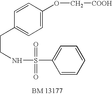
C1=CC(OC[COOH])=CC=C1CCNS(=O)(=O)C1=CC=CC=C1
